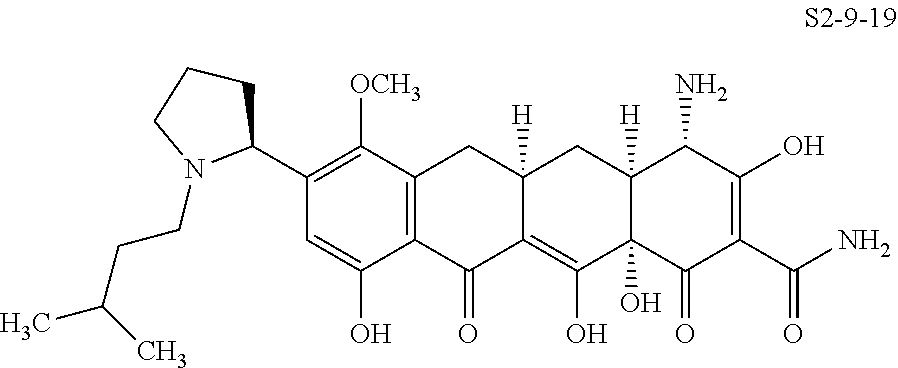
C12=C(C([OCH3])=C(C3N(CCC(C)C)CCC3)C=C1O)CC1([H])C(=C(O)C3(O)C([H])(C1)C(N)C(O)=C(C(N)=O)C3=O)C2=O
